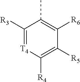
C1([R3])=[T4]C([R4])=C([R5])C([R6])=C1C
